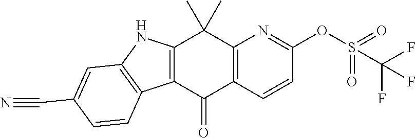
C12=C(C(=O)C3=C(C1(C)C)N=C(OS(=O)(=O)C(F)(F)F)C=C3)C1=C(N2)C=C(C#N)C=C1
